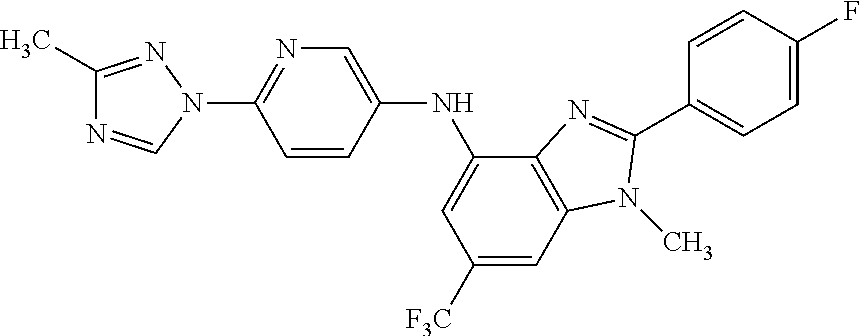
C1(C)=NN(C2=NC=C(NC3=CC([F3C])=CC4=C3N=C(C3=CC=C(F)C=C3)N4C)C=C2)C=N1
